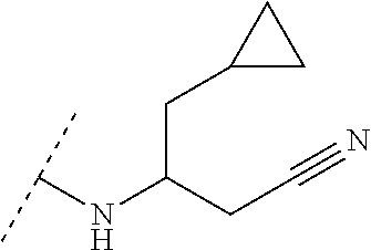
C(C(CC#N)NC(C)C)C1CC1
